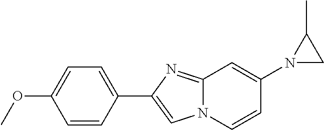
C1=CC(C2=CN3C(=N2)C=C(N2CC2C)C=C3)=CC=C1OC
